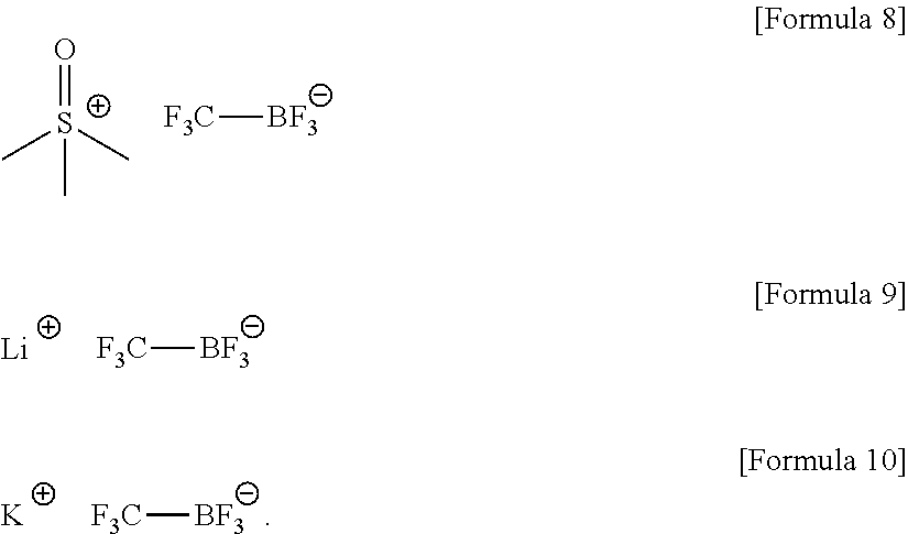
[F3C][BF3].O=[S+](C)(C)C.[F3C][BF3].[Li].[F3C][BF3].[K]
